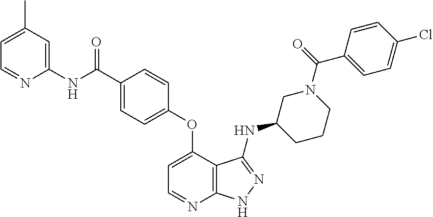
C1=C(C(NC2=CC(C)=CC=N2)=O)C=CC(OC2=CC=NC3=C2C(NC2CCCN(C(=O)C4=CC=C(Cl)C=C4)C2)=NN3)=C1
